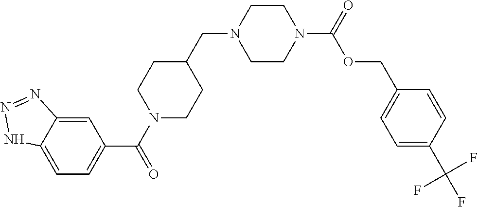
C1=C2C(=CC(C(=O)N3CCC(CN4CCN(C(OCC5=CC=C(C(F)(F)F)C=C5)=O)CC4)CC3)=C1)N=NN2
